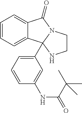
C12=CC=CC=C1C1(C3=CC=CC(NC(=O)C(C)(C)C)=C3)N(C2=O)CCN1
